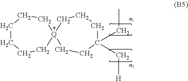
C(C)C1(C[H])CCC[Q]2(CC1)CCCCCC2
